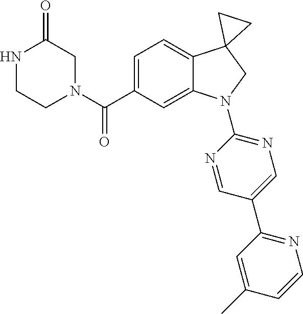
N1(C(C2=CC=C3C(=C2)N(C2=NC=C(C4=NC=CC(C)=C4)C=N2)CC32CC2)=O)CC(=O)NCC1
